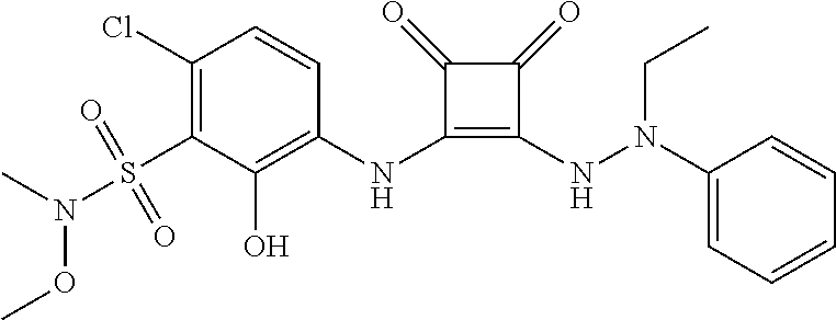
C1(Cl)=C(S(=O)(=O)N(OC)C)C(O)=C(NC2=C(NN(CC)C3=CC=CC=C3)C(=O)C2=O)C=C1
